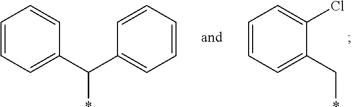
C1=CC=C(C*)C(Cl)=C1.C1=CC=C(C(C2=CC=CC=C2)*)C=C1
